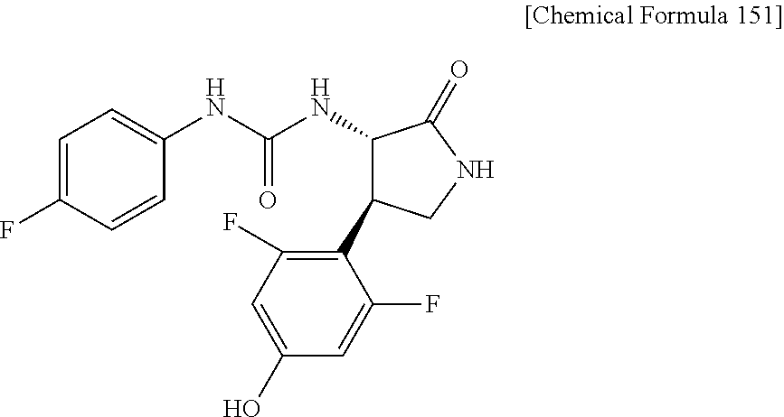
C1=C(F)C=CC(NC(NC2C(C3=C(F)C=C(O)C=C3F)CNC2=O)=O)=C1
